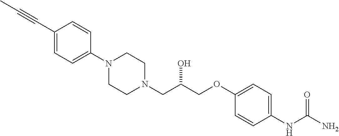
C1(C#CC)=CC=C(N2CCN(CC(COC3=CC=C(NC(N)=O)C=C3)O)CC2)C=C1
